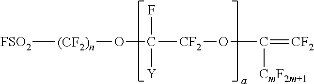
[FSO2][(CF2)n]OC(F)([Y])[CF2]OC([CmF2m+1])=[CF2]
